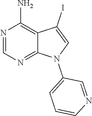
N1=C2C(=C(N)N=C1)C(I)=CN2C1=CC=CN=C1
